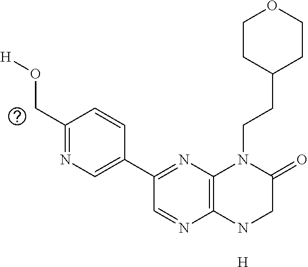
C12=C(NCC(=O)N1CCC1CCOCC1)N=CC(C1=CN=C(CO[H])C=C1)=N2.[H]
